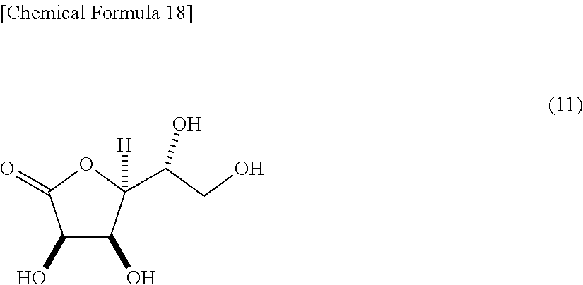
C1(O)C(O)C([H])(C(O)CO)OC1=O
